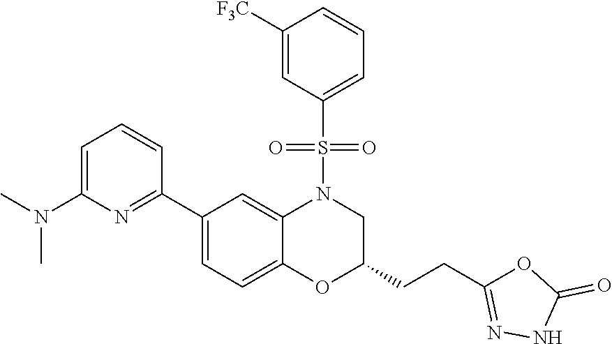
C1=C(N(C)C)N=C(C2=CC=C3C(=C2)N(S(C2=CC=CC([F3C])=C2)(=O)=O)CC(CCC2=NNC(=O)O2)O3)C=C1
